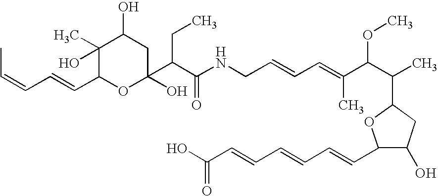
CC=CC=CC1OC(O)(C(C(NCC=CC=C(C(C(C)C2CC(O)C(C=CC=CC=CC(O)=O)O2)OC)C)=O)CC)CC(O)C1(C)O
